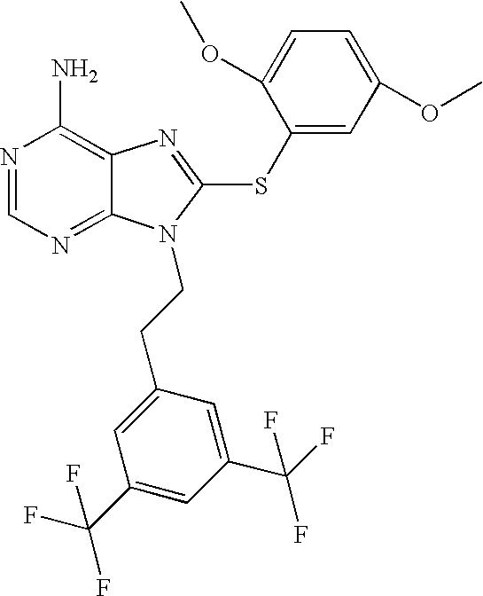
N1=CN=C2C(=C1N)N=C(SC1=CC(OC)=CC=C1OC)N2CCC1=CC(C(F)(F)F)=CC(C(F)(F)F)=C1
